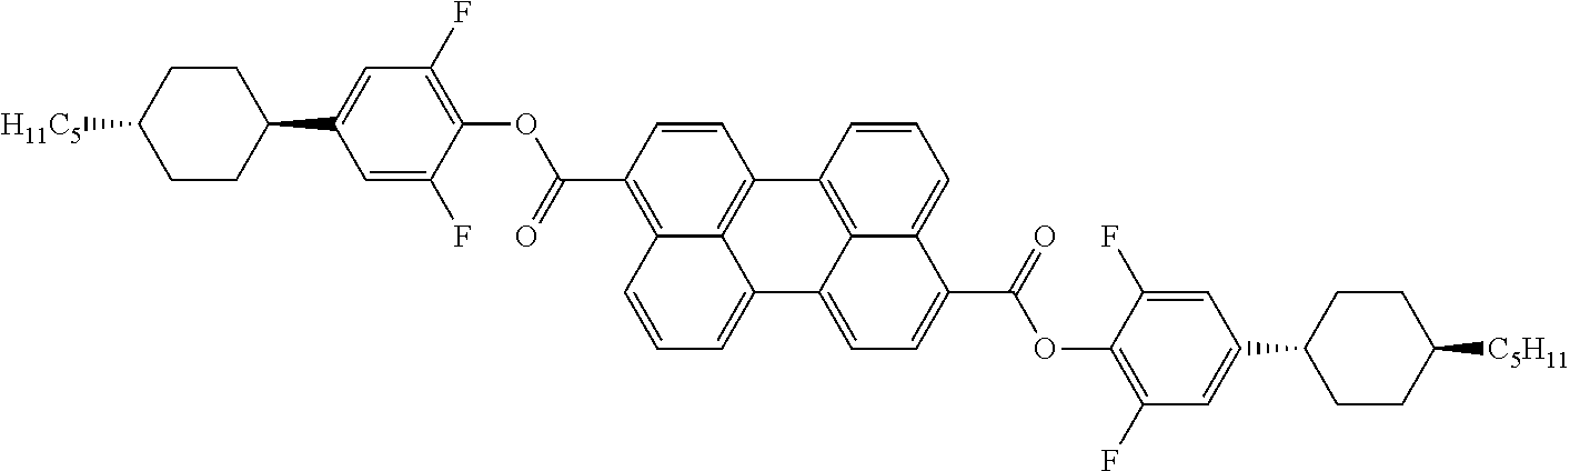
C1CC([H11C5])CCC1C1=CC(F)=C(OC(=O)C2=C3C4=C(C=C2)C2=C5C(=CC=C(C(OC6=C(F)C=C(C7CCC([C5H11])CC7)C=C6F)=O)C5=CC=C2)C4=CC=C3)C(F)=C1
